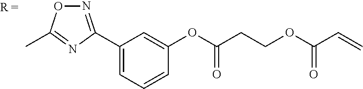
C1(C2=NOC(C)=N2)=CC=CC(OC(CCOC(C=C)=O)=O)=C1
